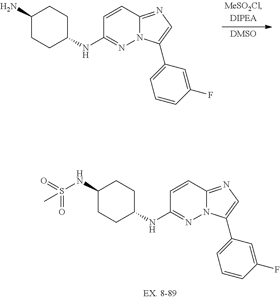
C1=CC2=NC=C(C3=CC=CC(F)=C3)N2N=C1NC1CCC(N)CC1.C1=CC2=NC=C(C3=CC=CC(F)=C3)N2N=C1NC1CCC(NS(=O)(=O)C)CC1
